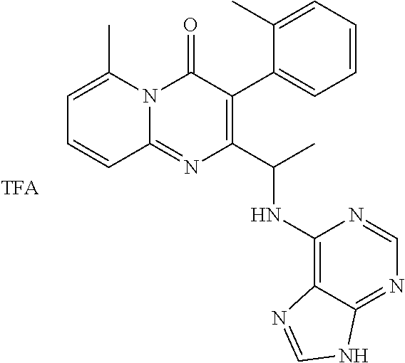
C1=C(C)N2C(=NC(C(C)NC3=C4C(=NC=N3)NC=N4)=C(C3=CC=CC=C3C)C2=O)C=C1
